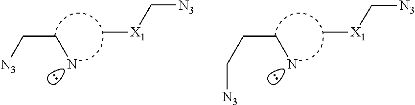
C(CN)[N3].C[X1]C[N3].C(CN)C[N3].C[X1]C[N3]
